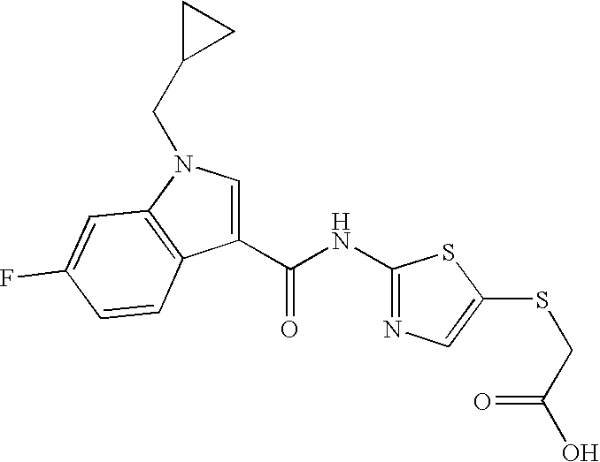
C1(C(NC2=NC=C(SCC(O)=O)S2)=O)=CN(CC2CC2)C2=C1C=CC(F)=C2
